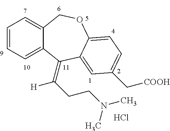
C1=CC=C2C(=C1)COC1=CC=C(C[COOH])C=C1C2=C(CCN(C)C)[H].Cl
